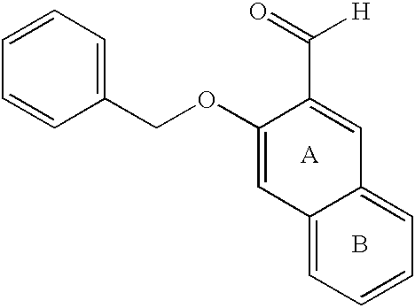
B.C12=CC=CC=C1C=C(C([H])=O)C(OCC1=CC=CC=C1)=C2.[A]
